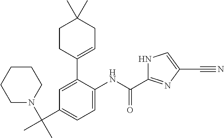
C1=C(C2=CCC(C)(C)CC2)C(NC(C2=NC(C#N)=CN2)=O)=CC=C1C(N1CCCCC1)(C)C
